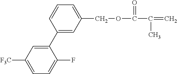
C1=CC=C(COC(=O)C(=C)C)C=C1C1=CC([F3C])=CC=C1F
